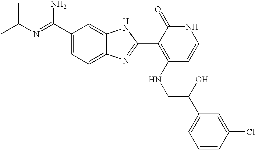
C(C1=CC(C)=C2C(=C1)NC(C1=C(NCC(O)C3=CC=CC(Cl)=C3)C=CNC1=O)=N2)(N)=NC(C)C
